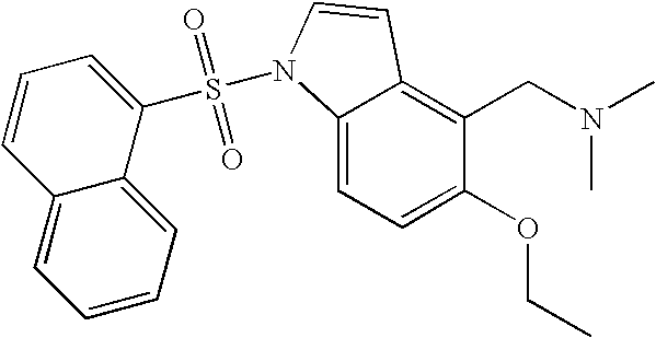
C1(OCC)=CC=C2C(=C1CN(C)C)C=CN2S(=O)(=O)C1=CC=CC2=CC=CC=C12
